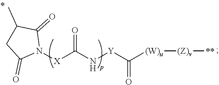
N1([X]C(N[Y]C(=O)[(W)u][(Z)v]C)=O)C(=O)C(C)CC1=O
